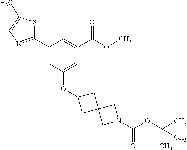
O(C(C1=CC(C2=NC=C(C)S2)=CC(OC2CC3(C2)CN(C(OC(C)(C)C)=O)C3)=C1)=O)C
